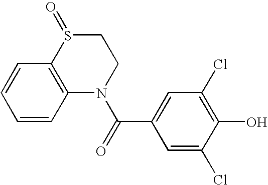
C1=CC2=C(C=C1)S(=O)CCN2C(=O)C1=CC(Cl)=C(O)C(Cl)=C1
